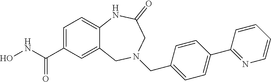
C1=C(C(NO)=O)C=C2C(=C1)NC(=O)CN(CC1=CC=C(C3=NC=CC=C3)C=C1)C2
